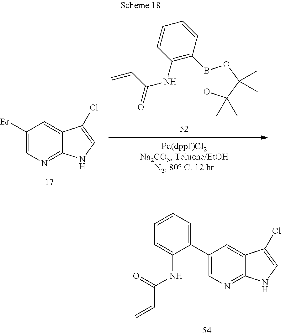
C1(C2=CC=CC=C2NC(C=C)=O)=CN=C2C(=C1)C(Cl)=CN2.C=CC(NC1=C(B2OC(C)(C)C(C)(C)O2)C=CC=C1)=O.C1(Br)=CN=C2C(=C1)C(Cl)=CN2
